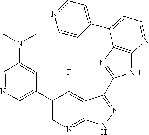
C1=NC=C(C2=CN=C3C(=C2F)C(C2=NC4=C(N2)N=CC=C4C2=CC=NC=C2)=NN3)C=C1N(C)C
